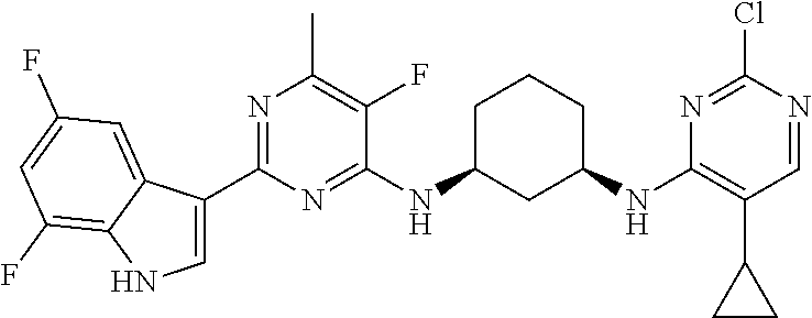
C1(C2=NC(C)=C(F)C(NC3CC(NC4=C(C5CC5)C=NC(Cl)=N4)CCC3)=N2)=CNC2=C(F)C=C(F)C=C12
